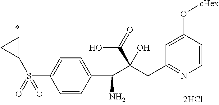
C1=CC(O[cHex])=CC(CC(C(C2=CC=C(S(=O)(C3CC3)=O)C=C2)N)(C(=O)O)O)=N1
